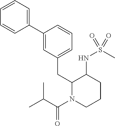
C1=CC=C(C2=CC(CC3N(C(C(C)C)=O)CCCC3NS(C)(=O)=O)=CC=C2)C=C1
